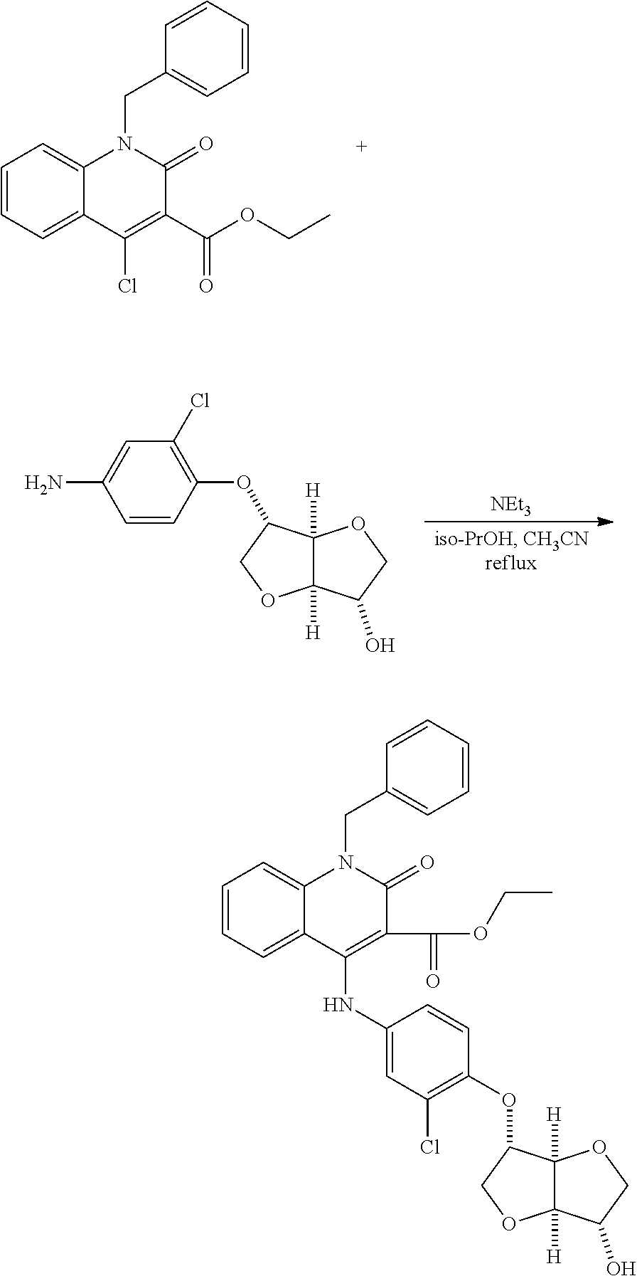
C1(CN2C3=CC=CC=C3C(Cl)=C(C(=O)OCC)C2=O)=CC=CC=C1.[NEt3].C12([H])C([H])(OCC1OC1=C(Cl)C=C(N)C=C1)C(O)CO2.C12([H])C([H])(OCC1OC1=C(Cl)C=C(NC3=C(C(OCC)=O)C(=O)N(CC4=CC=CC=C4)C4=CC=CC=C34)C=C1)C(O)CO2
